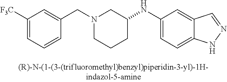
N1(CC2=CC([F3C])=CC=C2)CCCC(NC2=CC=C3C(=C2)C=NN3)C1
